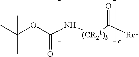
N([(CR21)b]C(=O)[Re1])C(OC(C)(C)C)=O
